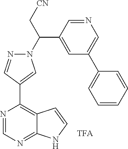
C1(C(N2N=CC(C3=C4C(=NC=N3)NC=C4)=C2)C[CN])=CC(C2=CC=CC=C2)=CN=C1
